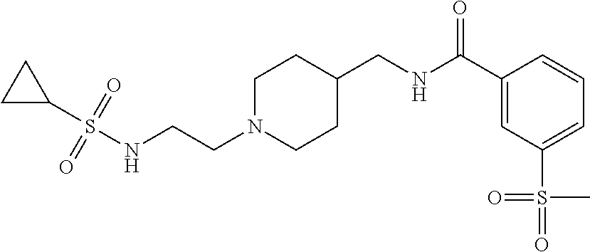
C(CN1CCC(CNC(C2=CC(S(=O)(C)=O)=CC=C2)=O)CC1)NS(C1CC1)(=O)=O
